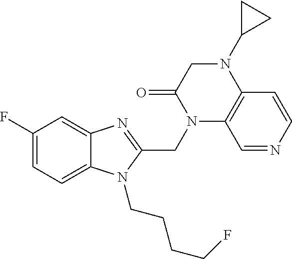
C1(F)=CC=C2C(=C1)N=C(CN1C3=C(C=CN=C3)N(C3CC3)CC1=O)N2CCCCF
